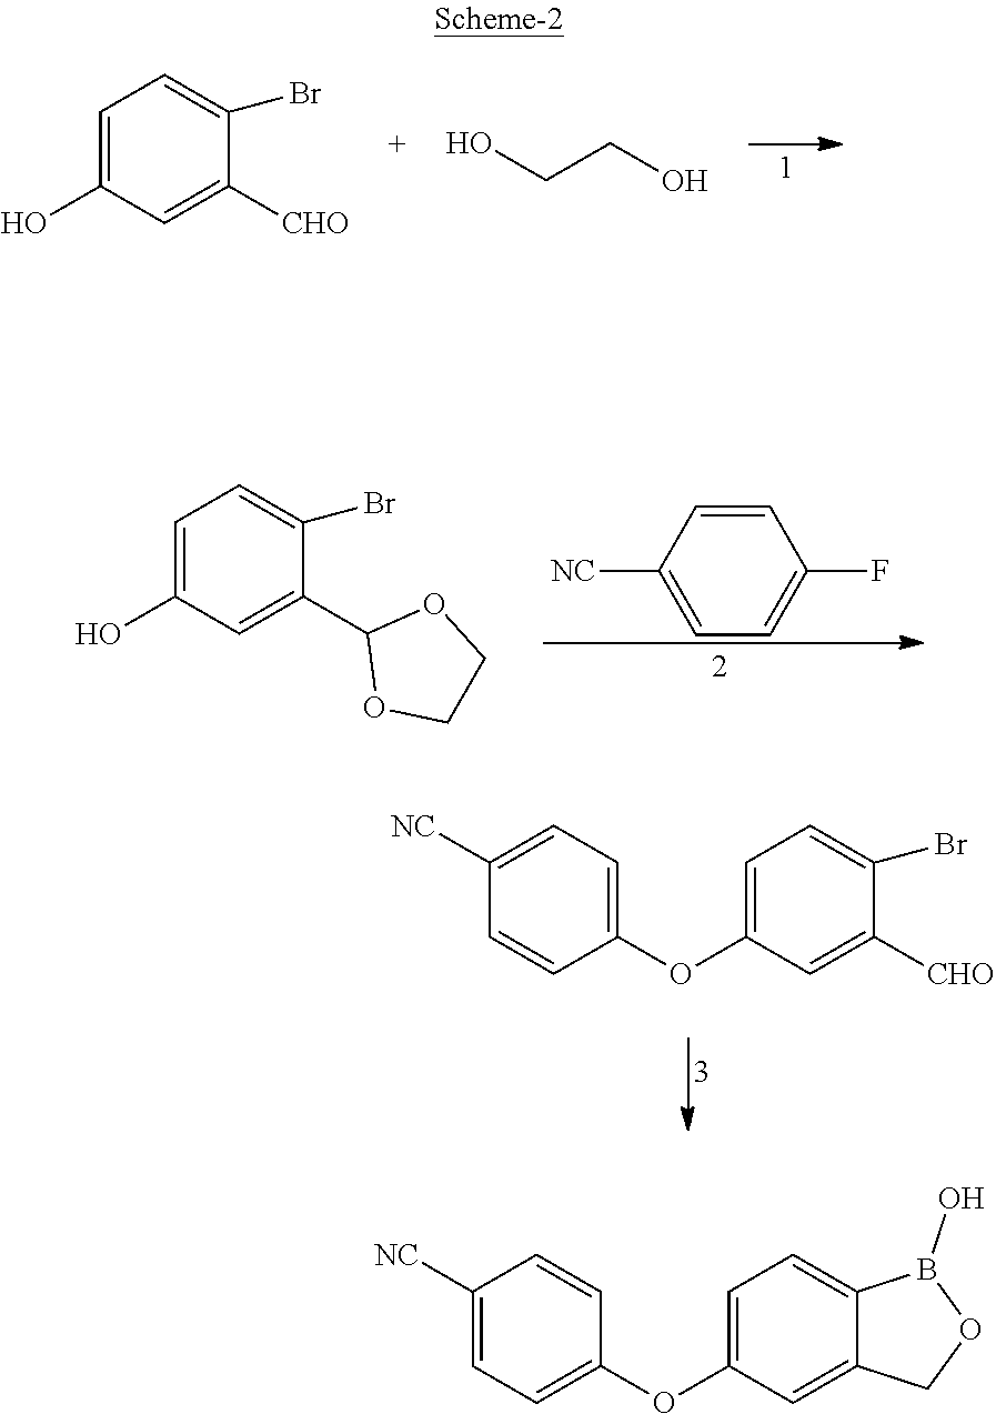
C1=C(O)C=C([CHO])C(Br)=C1.OCCO.C1=CC([NC])=CC=C1F.C1=C(O)C=C(C2OCCO2)C(Br)=C1.C1([NC])=CC=C(OC2=CC=C(Br)C([CHO])=C2)C=C1.C1([NC])=CC=C(OC2=CC=C3C(=C2)COB3O)C=C1
